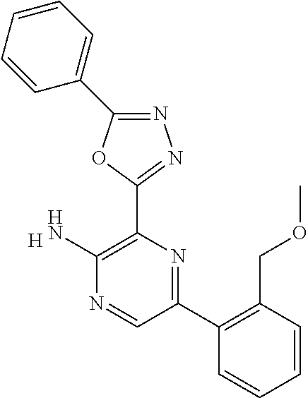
[H].C1(N)=C(C2=NN=C(C3=CC=CC=C3)O2)N=C(C2=C(COC)C=CC=C2)C=N1
